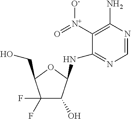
C1=NC(N)=C([N+](=O)[O-])C(NC2C(O)C(F)(F)C(CO)O2)=N1
